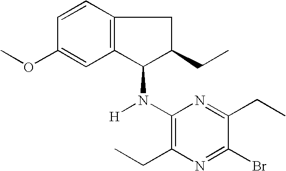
C1=CC2=C(C=C1OC)C(N(C1=C(CC)N=C(Br)C(CC)=N1)[H])C(CC)C2
